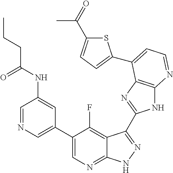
C1=NC=C(C2=CN=C3C(=C2F)C(C2=NC4=C(N2)N=CC=C4C2=CC=C(C(=O)C)S2)=NN3)C=C1NC(CCC)=O
